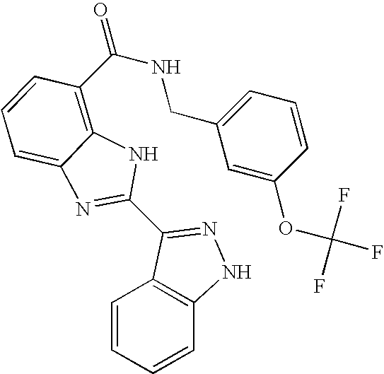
C1=CC=CC2=C1C(C1=NC3=CC=CC(C(=O)NCC4=CC=CC(OC(F)(F)F)=C4)=C3N1)=NN2
